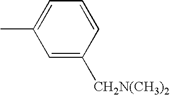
C1(C)=CC=CC([CH2N(CH3)2])=C1
